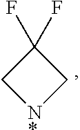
C1(F)(F)C[N*]C1
